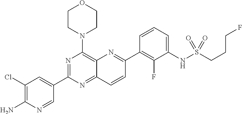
C12=NC(C3=CC(Cl)=C(N)N=C3)=NC(N3CCOCC3)=C1N=C(C1=C(F)C(NS(CCCF)(=O)=O)=CC=C1)C=C2
